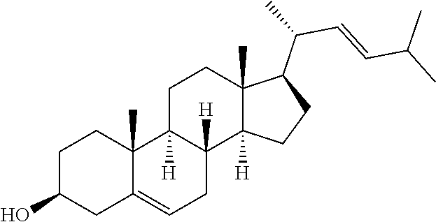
C1C2=CCC3([H])C([H])(C2(C)CCC1O)CCC1(C)C(C(C=CC(C)C)C)CCC13[H]
